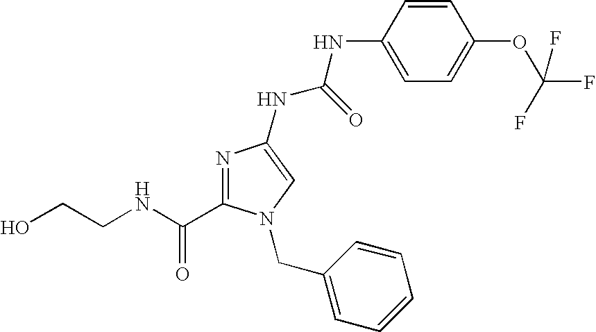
C(NC(=O)C1=NC(NC(NC2=CC=C(OC(F)(F)F)C=C2)=O)=CN1CC1=CC=CC=C1)CO
